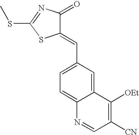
C1(=CC2=CC=C3C(=C2)C([OEt])=C([CN])C=N3)C(=O)N=C(SC)S1
